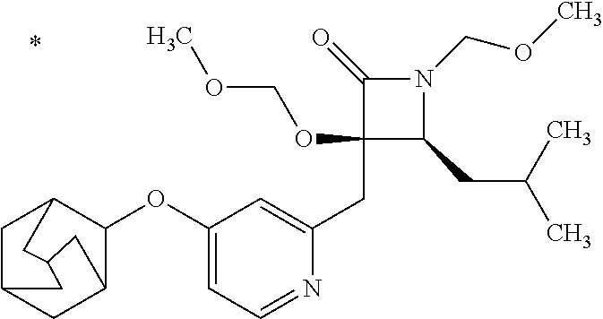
C1(CC2=CC(OC3C4CC5CC3CC(C5)C4)=CC=N2)(OCOC)C(CC(C)C)N(COC)C1=O
